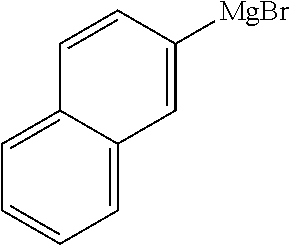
C1=C2C(=CC=C1)C=CC([MgBr])=C2
